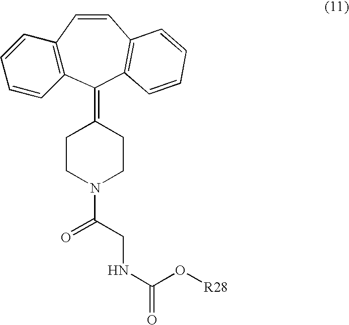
C12=C(C(=C3CCN(C(=O)CNC(O[R28])=O)CC3)C3=C(C=C1)C=CC=C3)C=CC=C2
